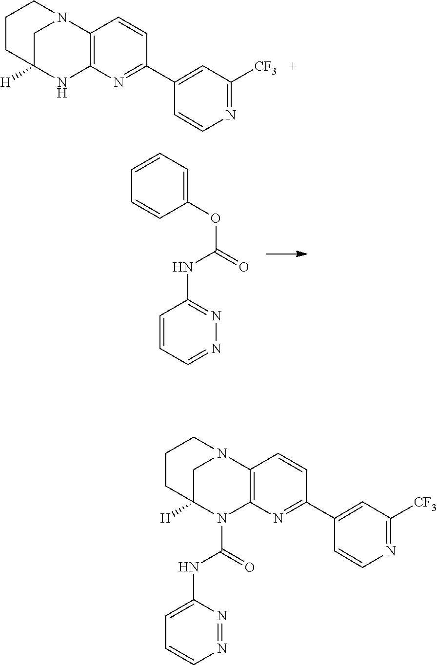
C12=C(N=C(C3=CC([CF3])=NC=C3)C=C1)NC1([H])CN2CCC1.C1=CC=C(OC(=O)NC2=NN=CC=C2)C=C1.C12=C(N=C(C3=CC([CF3])=NC=C3)C=C1)N(C(=O)NC1=CC=CN=N1)C1([H])CN2CCC1
